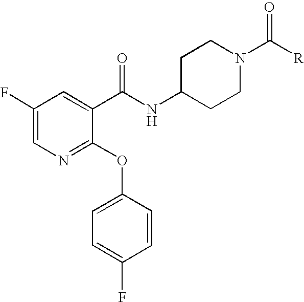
N1=C(OC2=CC=C(F)C=C2)C(C(NC2CCN(C([R])=O)CC2)=O)=CC(F)=C1
